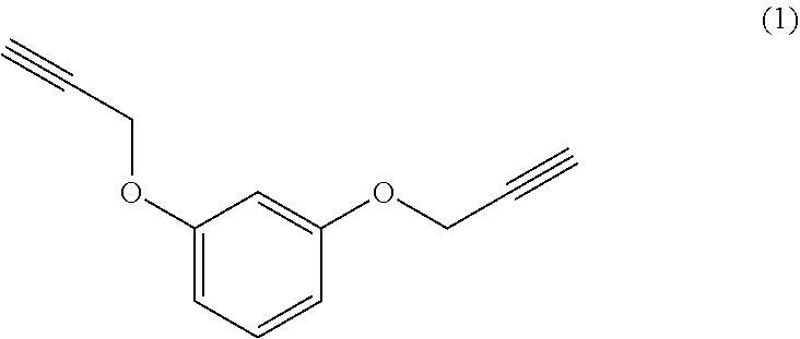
C1(OCC#C)=CC=CC(OCC#C)=C1
